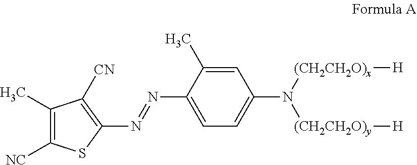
C1(C)=C([NC])SC(N=NC2=CC=C(N([(CH2CH2O)x][H])[(CH2CH2O)y][H])C=C2C)=C1[CN]
